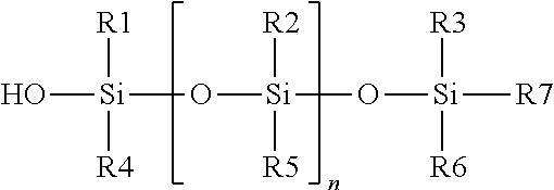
O[Si](O[Si](O[Si]([R7])([R3])[R6])([R2])[R5])([R4])[R1]
